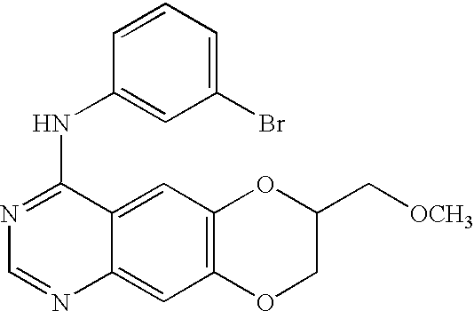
C1=NC2=CC3=C(C=C2C(NC2=CC(Br)=CC=C2)=N1)OC(C[OCH3])CO3
